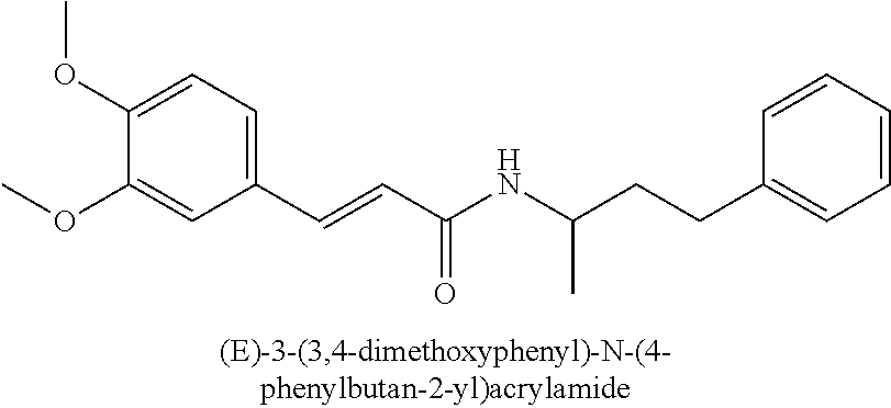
C1(OC)=CC=C(C=CC(NC(CCC2=CC=CC=C2)C)=O)C=C1OC
